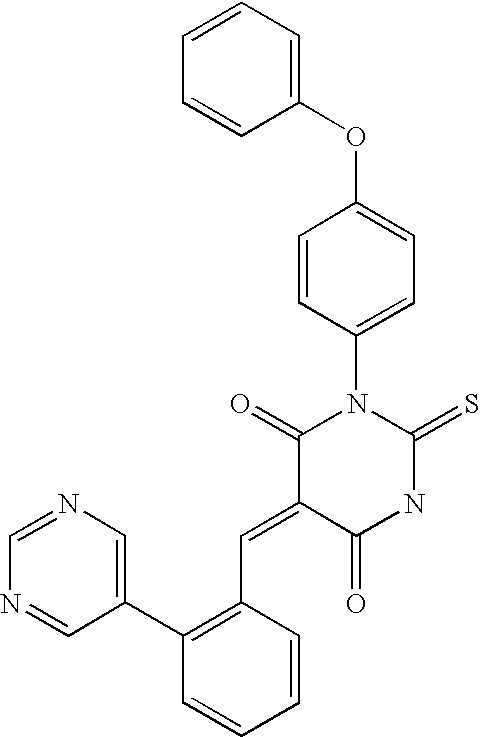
C1=CC=CC(OC2=CC=C(N3C(=O)C(=CC4=C(C5=CN=CN=C5)C=CC=C4)C(=O)NC3=S)C=C2)=C1
